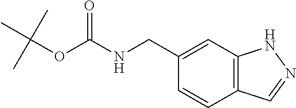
C(NC(OC(C)(C)C)=O)C1=CC2=C(C=C1)C=NN2
